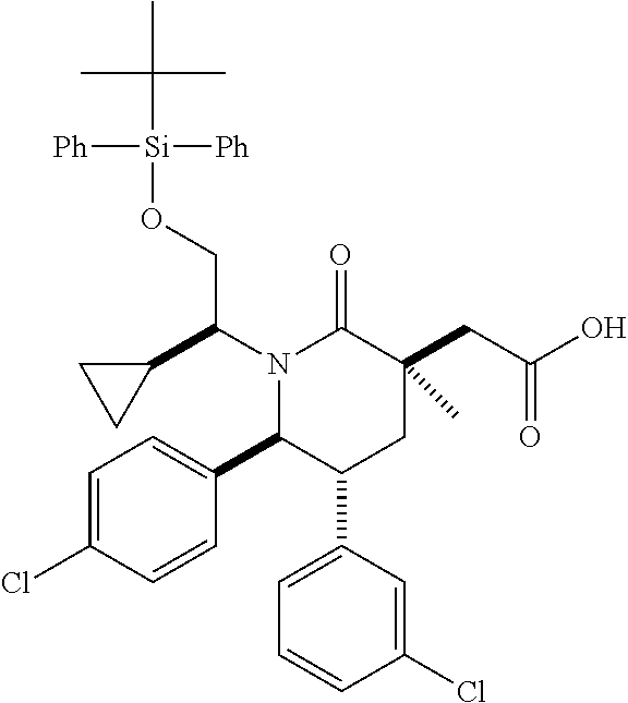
N1(C(C2CC2)CO[Si](C(C)(C)C)([Ph])[Ph])C(C2=CC=C(Cl)C=C2)C(C2=CC=CC(Cl)=C2)CC(CC(O)=O)(C)C1=O
